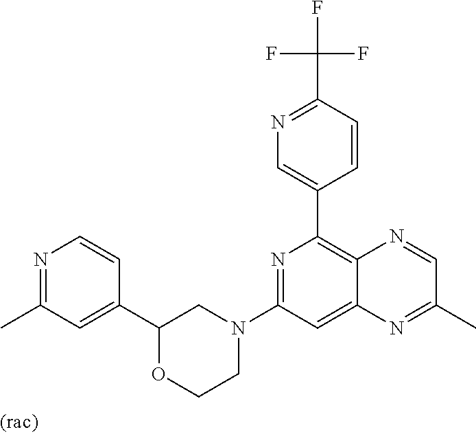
C1(C2=CC(C)=NC=C2)OCCN(C2=NC(C3=CN=C(C(F)(F)F)C=C3)=C3C(=C2)N=C(C)C=N3)C1
